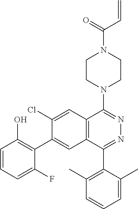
C1CN(C2=NN=C(C3=C(C)C=CC=C3C)C3=C2C=C(Cl)C(C2=C(O)C=CC=C2F)=C3)CCN1C(=O)C=C
